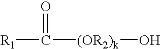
[R1]C(=O)[(OR2)k]O
